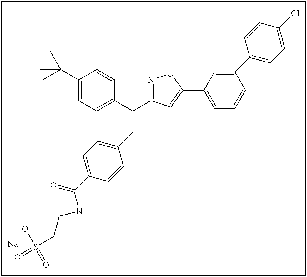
C1=C(C2=CC(C(C3=CC=C(C(C)(C)C)C=C3)CC3=CC=C(C(=O)NCCS(=O)([O-])=O)C=C3)=NO2)C=C(C2=CC=C(Cl)C=C2)C=C1.[Na]
